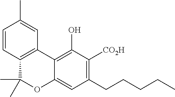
C1=CC2=C(C=C1C)C1=C(O)C([CO2H])=C(CCCCC)C=C1OC2(C)C
